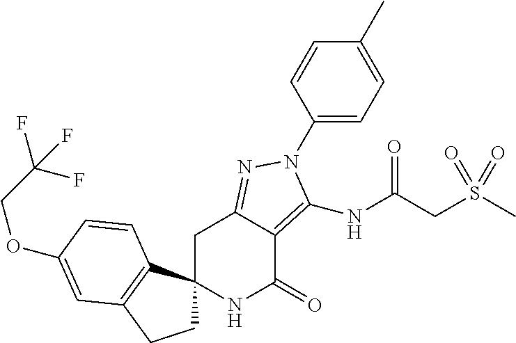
C1C2(C3=C(C1)C=C(OCC(F)(F)F)C=C3)NC(=O)C1=C(NC(=O)CS(C)(=O)=O)N(C3=CC=C(C)C=C3)N=C1C2
